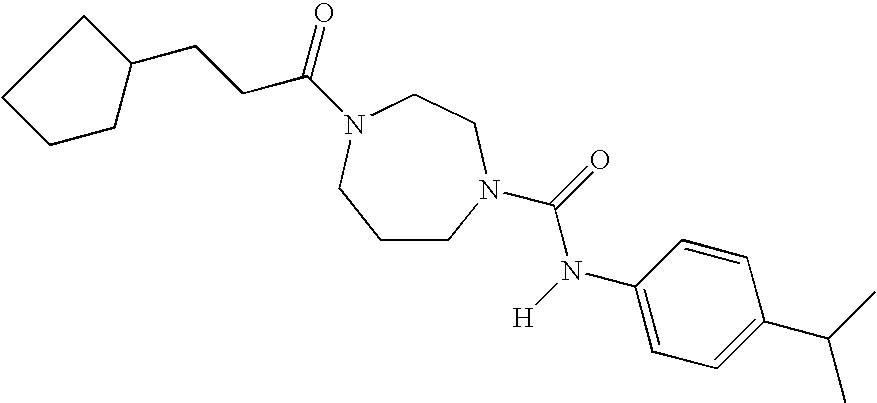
C1CN(C(=O)N([H])C2=CC=C(C(C)C)C=C2)CCN(C(CCC2CCCC2)=O)C1
